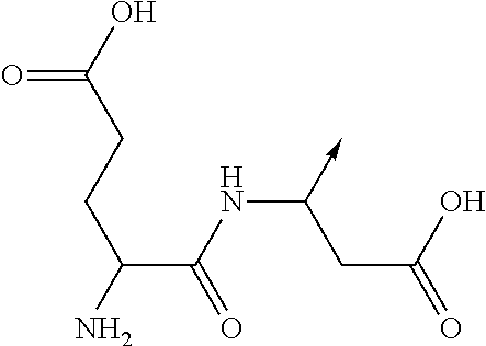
NC(C(NC(CC(=O)O)->C)=O)CCC(O)=O
